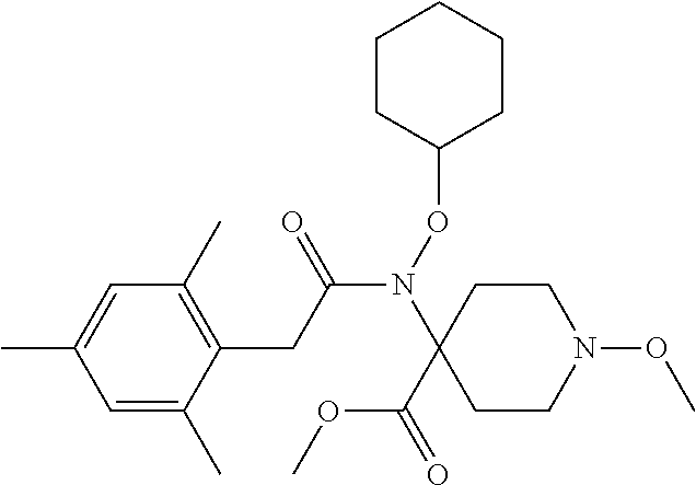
N1(OC)CCC(N(C(CC2=C(C)C=C(C)C=C2C)=O)OC2CCCCC2)(C(=O)OC)CC1
